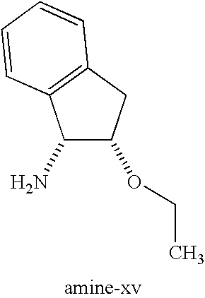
C1(N)C(OCC)CC2=C1C=CC=C2
